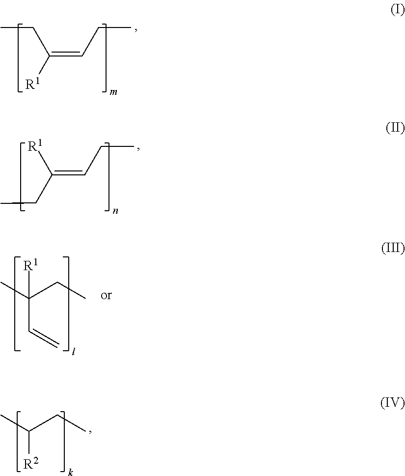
C(=CCC)([R1])CC.C(=CCC)(CC)[R1].CC(CC)(C=C)[R1].CC(CC)[R2]
